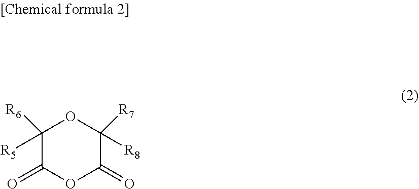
C1([R5])([R6])C(=O)OC(=O)C([R8])([R7])O1
